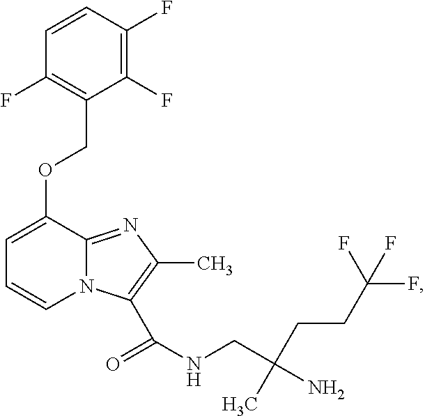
C1=C(OCC2=C(F)C=CC(F)=C2F)C2=NC(C)=C(C(NCC(CCC(F)(F)F)(C)N)=O)N2C=C1
